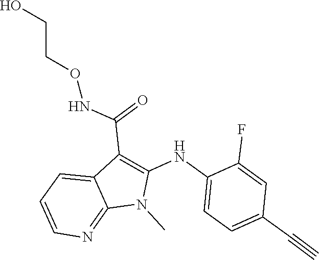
N(C(C1=C(NC2=CC=C(C#C)C=C2F)N(C)C2=NC=CC=C12)=O)OCCO
